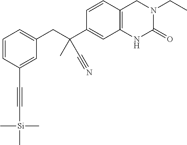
C1=CC(C#C[Si](C)(C)C)=CC(CC(C2=CC3=C(C=C2)CN(CC)C(=O)N3)(C)C#N)=C1
